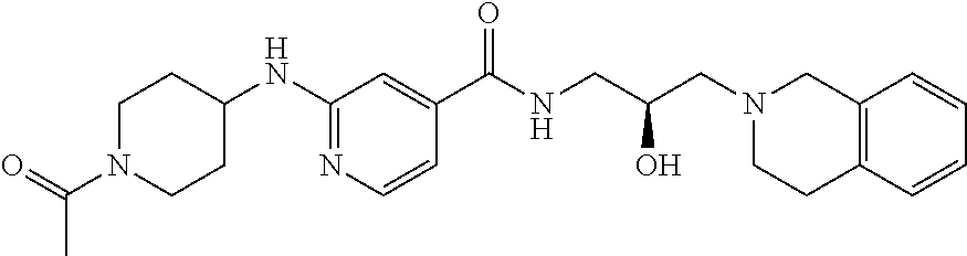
N1=C(NC2CCN(C(=O)C)CC2)C=C(C(=O)NCC(CN2CC3=C(CC2)C=CC=C3)O)C=C1
